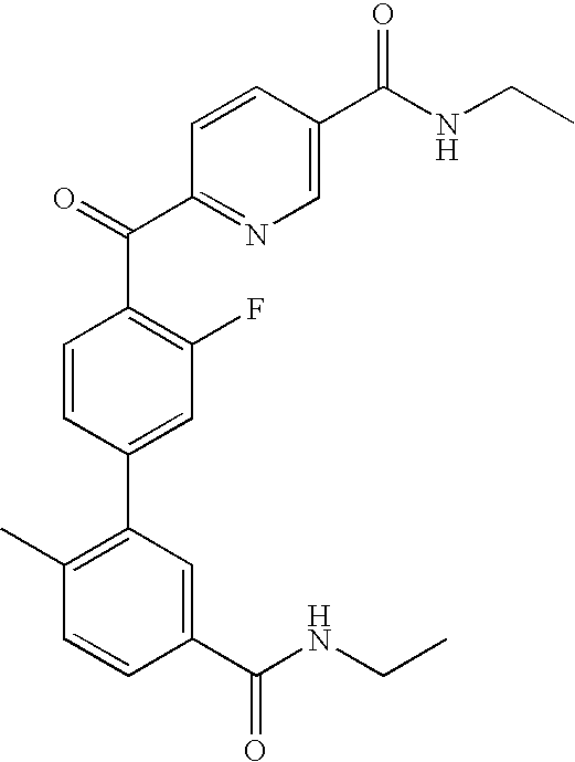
O=C(C1=NC=C(C(NCC)=O)C=C1)C1=C(F)C=C(C2=C(C)C=CC(C(NCC)=O)=C2)C=C1
